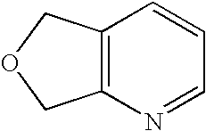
C12=C(N=CC=C1)COC2
